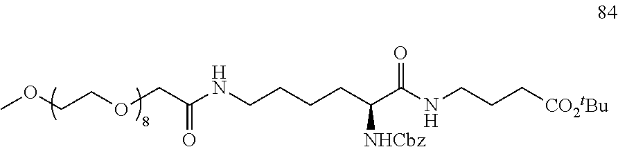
COCCOCC(=O)NCCCCC(C(NCCC[CO2tBu])=O)[NHCbz]
